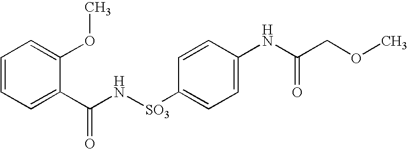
C1=CC=C(C(N[SO3]C2=CC=C(NC(COC)=O)C=C2)=O)C(OC)=C1
